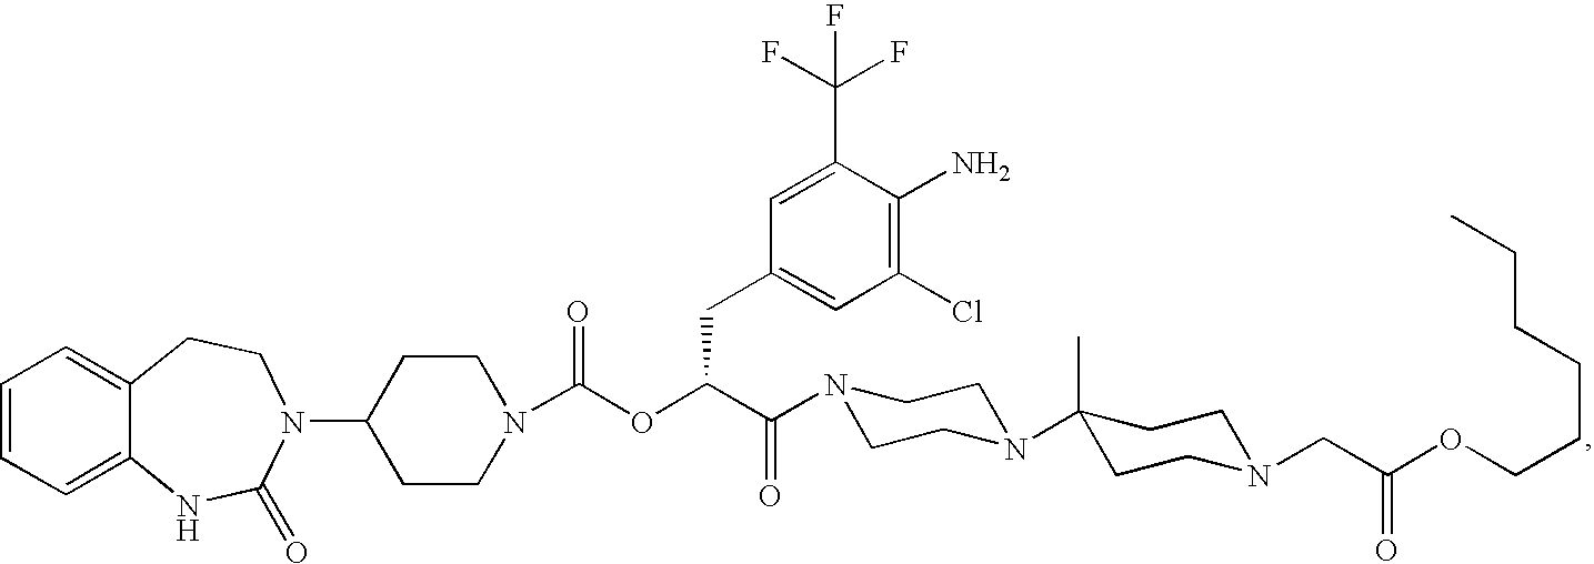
C1=CC=C2C(=C1)CCN(C1CCN(C(OC(C(=O)N3CCN(C4(C)CCN(CC(OCCCCCC)=O)CC4)CC3)CC3=CC(Cl)=C(N)C(C(F)(F)F)=C3)=O)CC1)C(=O)N2
